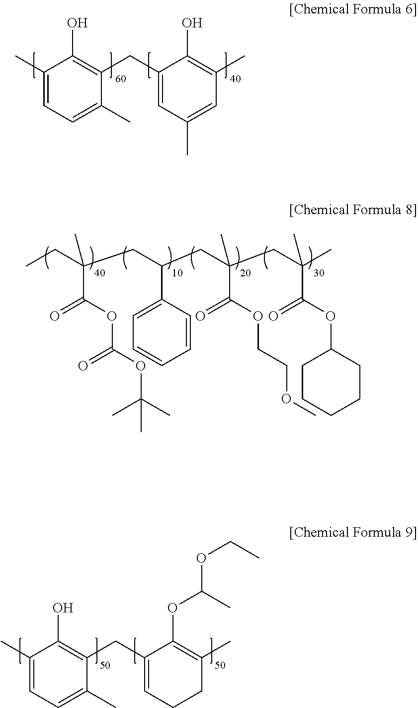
C1(C)=CC=C(C)C(CC2=CC(C)=CC(C)=C2O)=C1O.CCC(CC(CC(CC(C)(C)C(=O)OC1CCCCC1)(C)C(=O)OCCOC)C1=CC=CC=C1)(C)C(OC(OC(C)(C)C)=O)=O.C1(C)=CC=C(C)C(CC2=CCCC(C)=C2OC(C)OCC)=C1O
